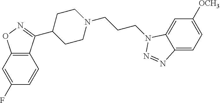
C12=C(C=C(F)C=C1)ON=C2C1CCN(CCCN2C3=CC([OCH3])=CC=C3N=N2)CC1
